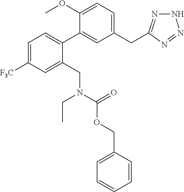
C1=C([F3C])C=C(CN(CC)C(=O)OCC2=CC=CC=C2)C(C2=CC(CC3=NNN=N3)=CC=C2OC)=C1
